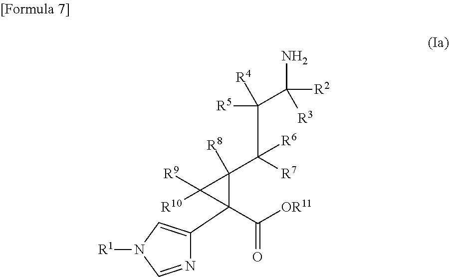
N1=CN([R1])C=C1C1(C([OR11])=O)C(C([R7])(C(C(N)([R2])[R3])([R5])[R4])[R6])([R8])C1([R9])[R10]
